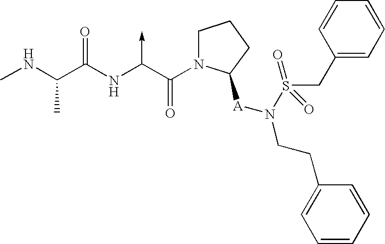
C(NC)(C(NC(C(N1CCCC1[A]N(CCC1=CC=CC=C1)S(CC1=CC=CC=C1)(=O)=O)=O)->C)=O)C
